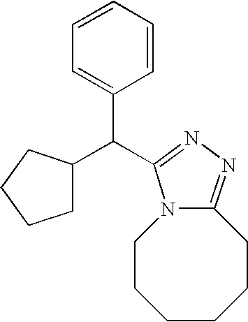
C1C(C(C2=CC=CC=C2)C2=NN=C3N2CCCCCC3)CCC1
